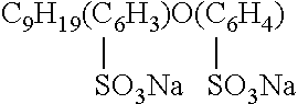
[C9H19(C6H3)O(C6H4)]([SO3Na])[SO3Na]
